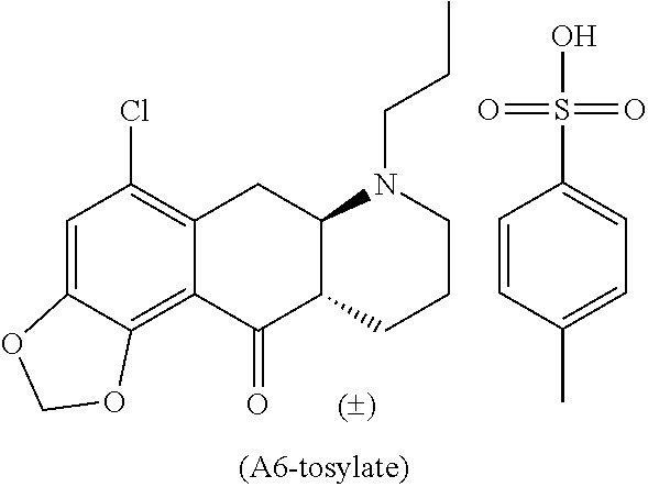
C1=C2C(=C3C(=C1Cl)CC1N(CCC)CCCC1C3=O)OCO2.C1=CC(C)=CC=C1S(O)(=O)=O
